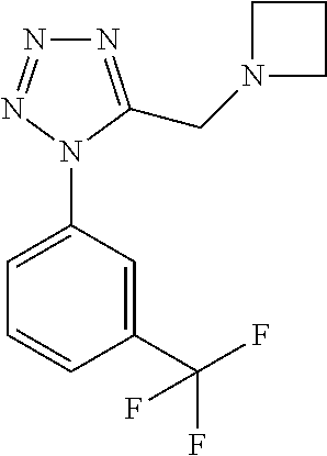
C1(N2C(CN3CCC3)=NN=N2)=CC=CC(C(F)(F)F)=C1
